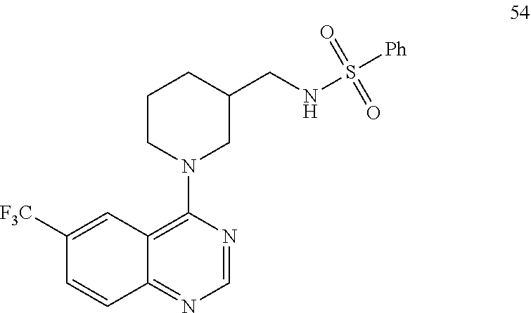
C1CN(C2=C3C(=NC=N2)C=CC([F3C])=C3)CC(CNS([Ph])(=O)=O)C1
